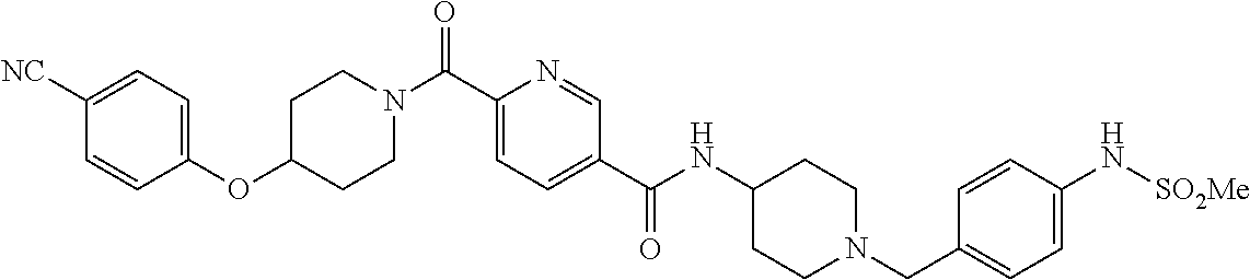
C1=CC(OC2CCN(C(C3=CC=C(C(NC4CCN(CC5=CC=C(N[SO2Me])C=C5)CC4)=O)C=N3)=O)CC2)=CC=C1[NC]
